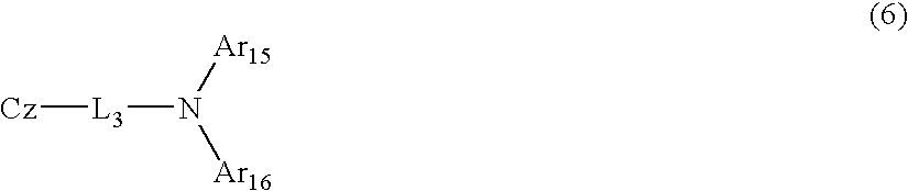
[L3](N([Ar16])[Ar15])[Cz]
